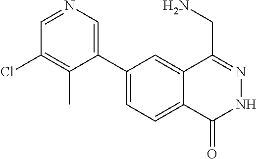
C1(C2=CN=CC(Cl)=C2C)=CC=C2C(=C1)C(CN)=NNC2=O
